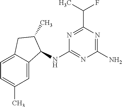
C1=C2C(=CC=C1C)CC(C)C2NC1=NC(N)=NC(C(F)C)=N1
